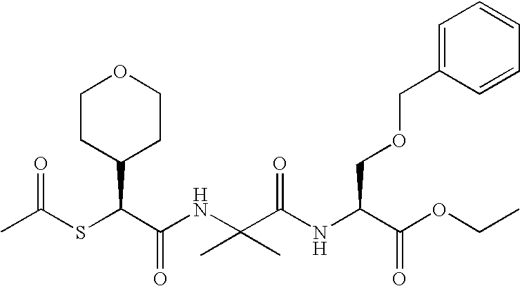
C(C(NC(C(OCC)=O)COCC1=CC=CC=C1)=O)(NC(C(SC(C)=O)C1CCOCC1)=O)(C)C
